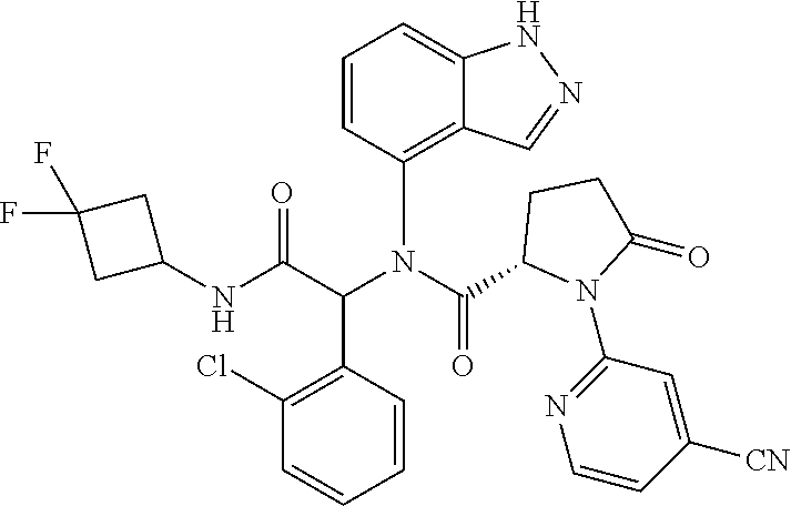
C1(NC(C(N(C(=O)C2N(C3=NC=CC([CN])=C3)C(=O)CC2)C2=C3C(=CC=C2)NN=C3)C2=C(Cl)C=CC=C2)=O)CC(F)(F)C1
